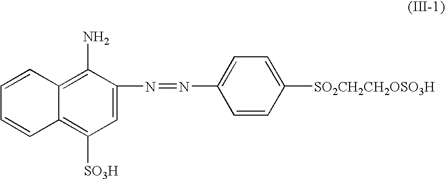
C1=CC2=C([SO3H])C=C(N=NC3=CC=C([SO2CH2CH2OSO3H])C=C3)C(N)=C2C=C1
